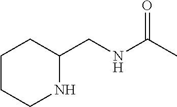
C1CCNC(CNC(C)=O)C1
